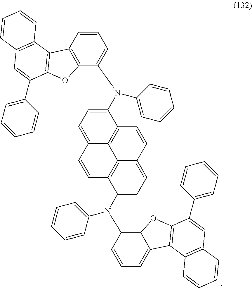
C1(N(C2=C3C(=CC=C2)C2=C(O3)C(C3=CC=CC=C3)=CC3=C2C=CC=C3)C2=CC=CC=C2)=CC=C2C3=C1C=CC1=CC=C(N(C4=CC=CC5=C4OC4=C5C5=C(C=C4C4=CC=CC=C4)C=CC=C5)C4=CC=CC=C4)C(=C31)C=C2
